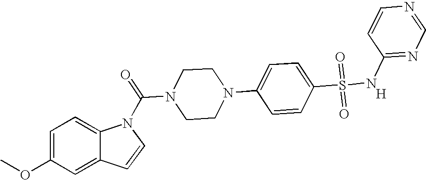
C1=C(OC)C=C2C(=C1)N(C(=O)N1CCN(C3=CC=C(S(=O)(=O)NC4=NC=NC=C4)C=C3)CC1)C=C2.[H]
